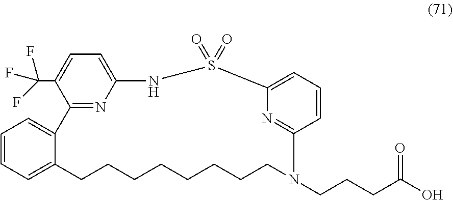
C1=C2C(=CC=C1)C1=NC(=CC=C1C(F)(F)F)NS(=O)(=O)C1=CC=CC(=N1)N(CCCC(O)=O)CCCCCCCC2
